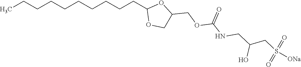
CCCCCCCCCCC1OCC(COC(NCC(CS([ONa])(=O)=O)O)=O)O1
